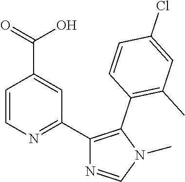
C1=CN=C(C2=C(C3=C(C)C=C(Cl)C=C3)N(C)C=N2)C=C1C(O)=O
